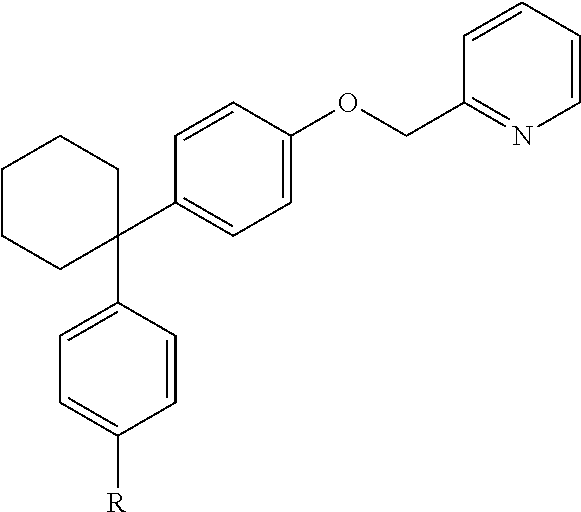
C1(C2=CC=C(OCC3=NC=CC=C3)C=C2)(C2=CC=C([R])C=C2)CCCCC1
